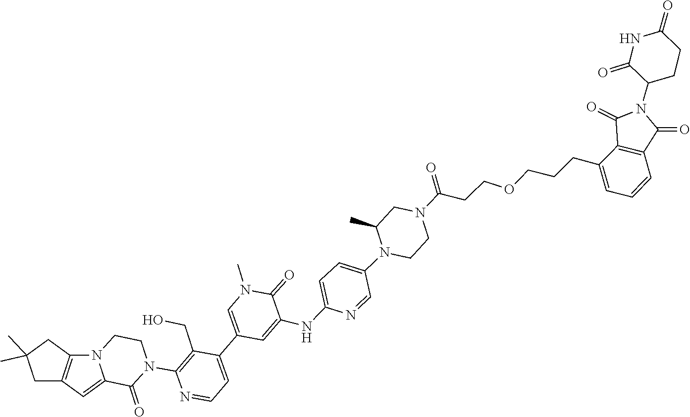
C12=C(CC(C)(C)C1)N1C(=C2)C(=O)N(C2=C(CO)C(C3=CN(C)C(=O)C(NC4=CC=C(N5CCN(C(=O)CCOCCCC6=CC=CC7=C6C(=O)N(C6C(=O)NC(=O)CC6)C7=O)CC5C)C=N4)=C3)=CC=N2)CC1
